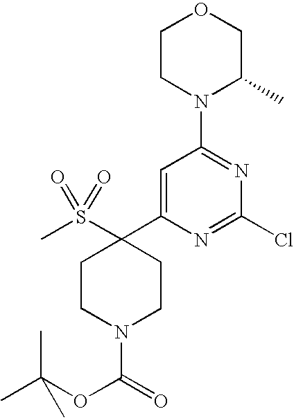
CS(C1(C2=CC(N3C(C)COCC3)=NC(Cl)=N2)CCN(C(=O)OC(C)(C)C)CC1)(=O)=O
